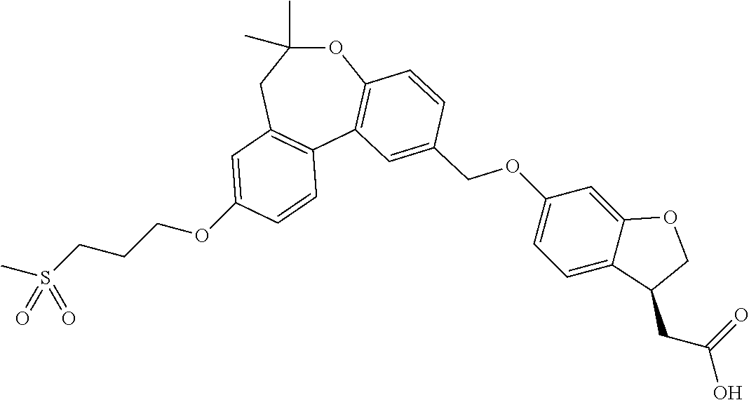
O(C1=CC2=C(C3=C(OC(C)(C)C2)C=CC(COC2=CC=C4C(=C2)OCC4CC(=O)O)=C3)C=C1)CCCS(C)(=O)=O
